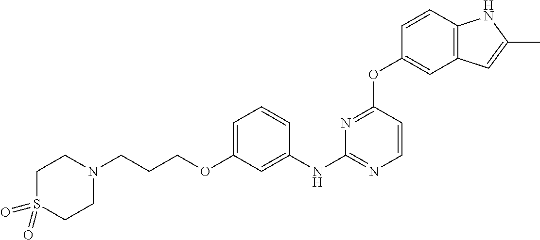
C1S(=O)(=O)CCN(CCCOC2=CC=CC(NC3=NC=CC(OC4=CC5=C(C=C4)NC(C)=C5)=N3)=C2)C1
